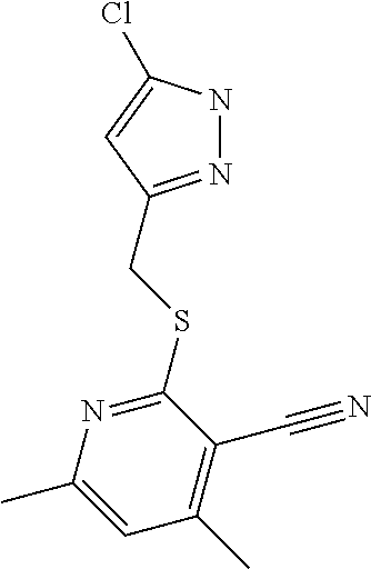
N1N=C(CSC2=NC(C)=CC(C)=C2C#N)C=C1Cl
